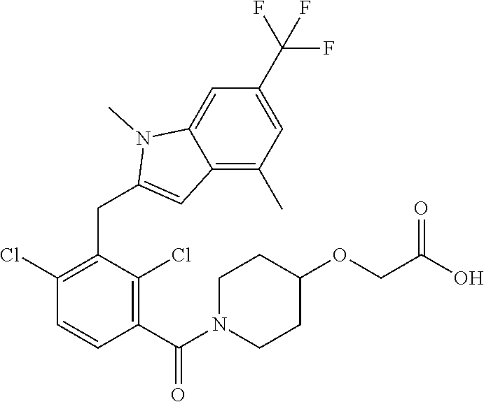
C1(Cl)=C(CC2=CC3=C(C)C=C(C(F)(F)F)C=C3N2C)C(Cl)=C(C(=O)N2CCC(OCC(O)=O)CC2)C=C1
